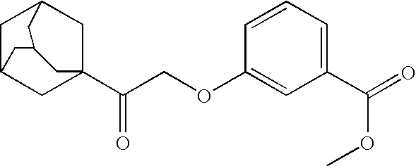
C1C2CC3(C(COC4=CC(C(=O)OC)=CC=C4)=O)CC1CC(C2)C3
